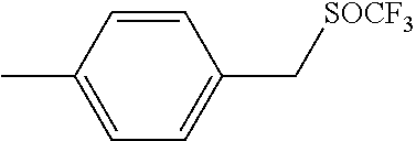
C1=CC(C)=CC=C1C[SOCF3]
